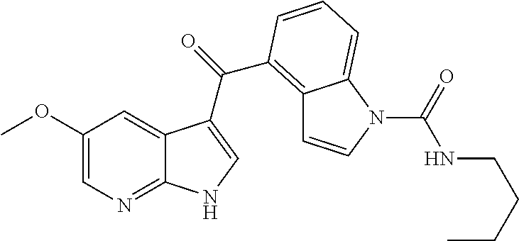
O(C1=CN=C2C(=C1)C(C(=O)C1=C3C=CN(C(=O)NCCCC)C3=CC=C1)=CN2)C
